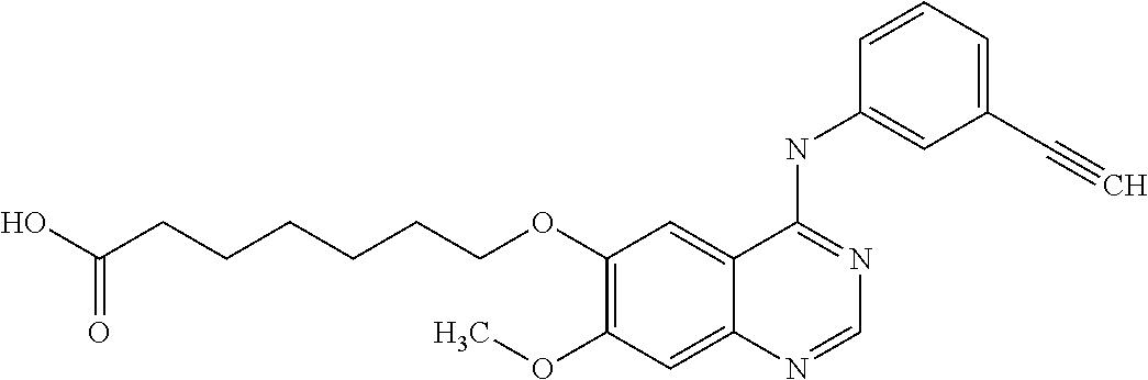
C1(OCCCCCCC(O)=O)=C(OC)C=C2C(=C1)C(NC1=CC(C#C)=CC=C1)=NC=N2
